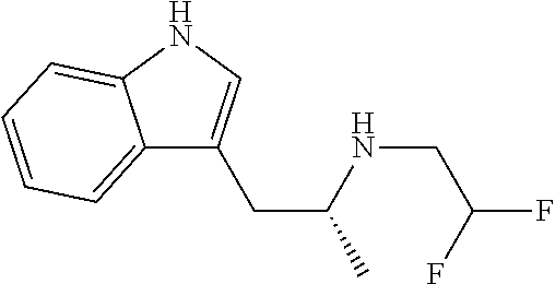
C12=CC=CC=C1NC=C2CC(C)NCC(F)F
